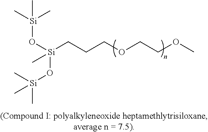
C[Si](C)(C)O[Si](O[Si](C)(C)C)(C)CCCOCCOC
